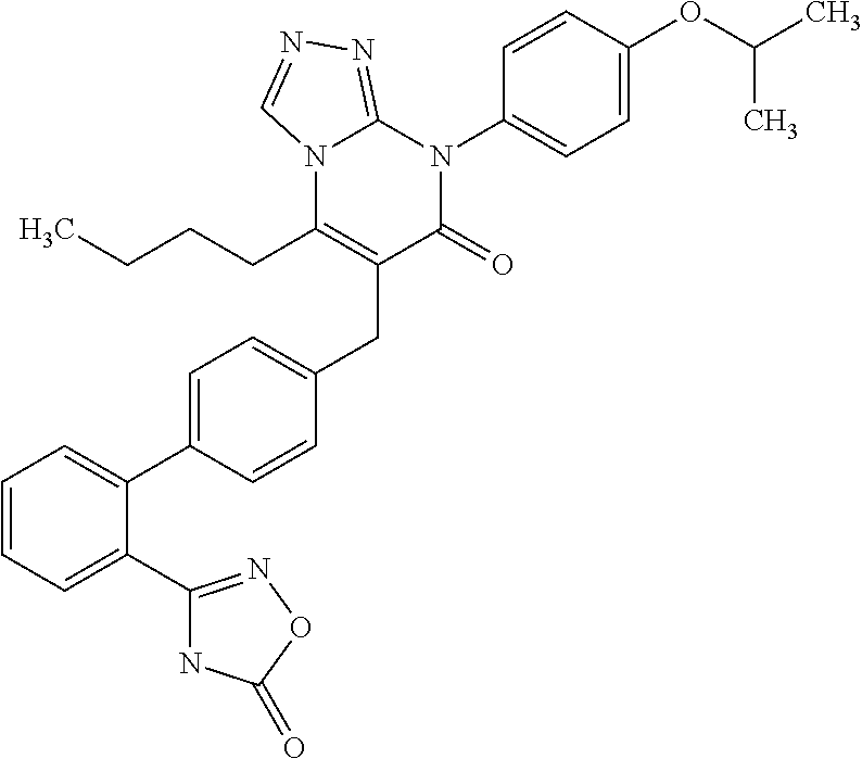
C(C1=C(CCCC)N2C(=NN=C2)N(C2=CC=C(OC(C)C)C=C2)C1=O)C1=CC=C(C2=CC=CC=C2C2=NOC(=O)N2)C=C1
